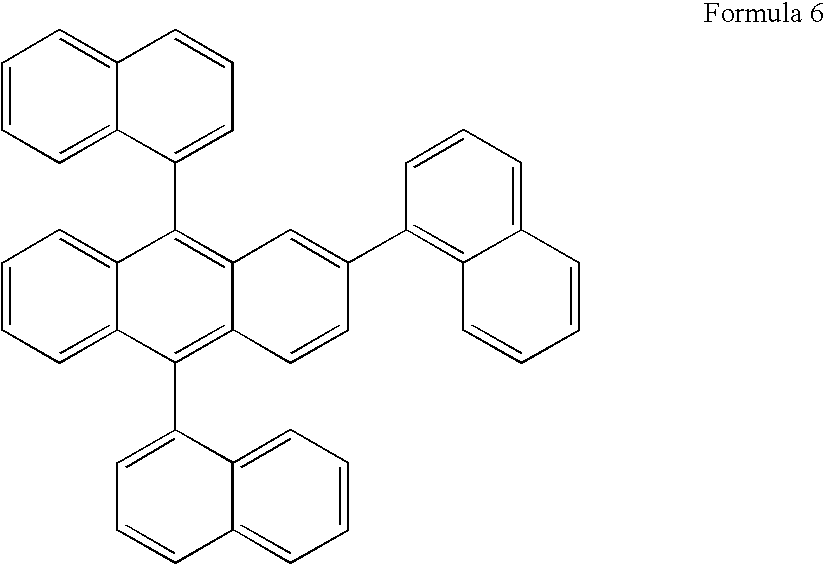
C1=CC=C2C(=C1)C(C1=CC=CC3=CC=CC=C31)=C1C(=C2C2=CC=CC3=CC=CC=C32)C=CC(C2=C3C(=CC=C2)C=CC=C3)=C1
